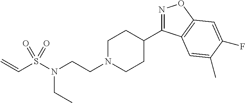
N1=C(C2CCN(CCN(CC)S(C=C)(=O)=O)CC2)C2=C(O1)C=C(F)C(C)=C2
